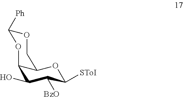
C12C(O)C([BzO])C([SToI])OC1COC([Ph])O2
